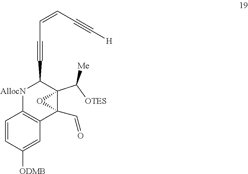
C(C=CC#C[H])#CC1C2(C([OTES])[Me])C(C=O)(C3=C([AllocN]1)C=CC([ODMB])=C3)O2
